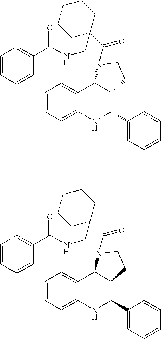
C1=CC=C2C(=C1)C1C(C(C3=CC=CC=C3)N2)CCN1C(=O)C1(CNC(C2=CC=CC=C2)=O)CCCCC1.C1=CC=C2C(=C1)C1C(C(C3=CC=CC=C3)N2)CCN1C(=O)C1(CNC(C2=CC=CC=C2)=O)CCCCC1
